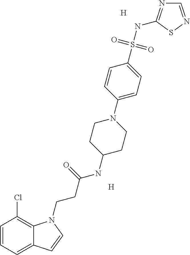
[H].[H].C1=CC=C2C(=C1Cl)N(CCC(NC1CCN(C3=CC=C(S(NC4=NC=NS4)(=O)=O)C=C3)CC1)=O)C=C2
